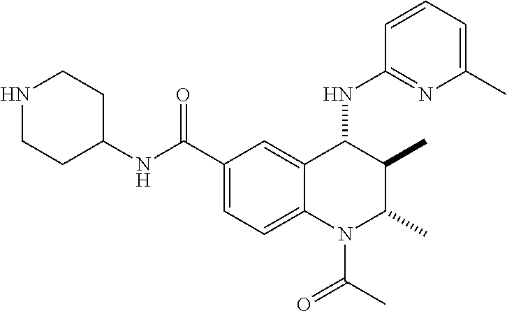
C1C(NC(C2=CC=C3C(=C2)C(NC2=NC(C)=CC=C2)C(C)C(C)N3C(=O)C)=O)CCNC1
